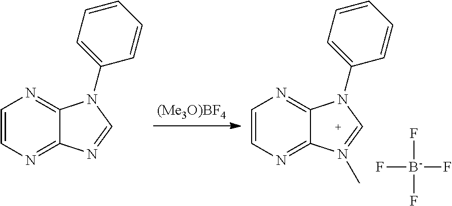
C1=CN=C2C(=N1)N(C1=CC=CC=C1)C=N2.C1=CN=C2C(=N1)N(C1=CC=CC=C1)C=N2C.F[B-](F)(F)F
